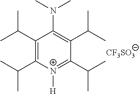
C1(C(C)C)=C(C(C)C)[N+]([H])=C(C(C)C)C(C(C)C)=C1N(C)C.[CF3SO3]
